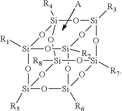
[Si]12([R3])O[Si]3([R2])O[Si]4([R6])O[Si]([R7])(O1)O[Si]1([R8])O[Si]([R5])(O[Si]([R1])(O[Si]([R4])(O1)O2)O3)O4.[A]
